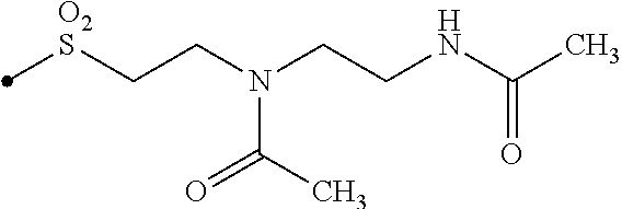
[O2S](CCN(CCNC(C)=O)C(C)=O)C
